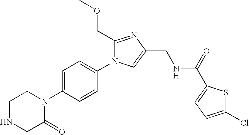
C1NCC(=O)N(C2=CC=C(N3C(COC)=NC(CNC(=O)C4=CC=C(Cl)S4)=C3)C=C2)C1
